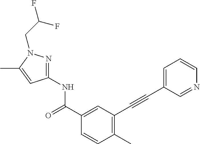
C1(C)=C(C#CC2=CC=CN=C2)C=C(C(NC2=NN(CC(F)F)C(C)=C2)=O)C=C1
